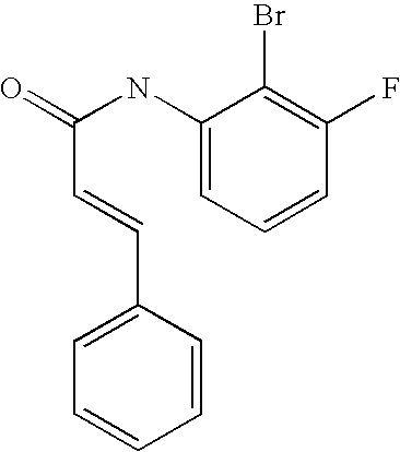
C1(NC(=O)C=CC2=CC=CC=C2)=CC=CC(F)=C1Br
